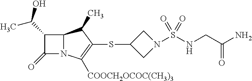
C12N(C([COOCH2OCOC(CH3)3])=C(SC3CN(S(NCC(N)=O)(=O)=O)C3)C1C)C(=O)C2C(C)O
